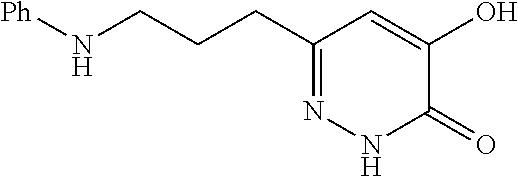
[Ph]NCCCC1=NNC(=O)C(O)=C1
